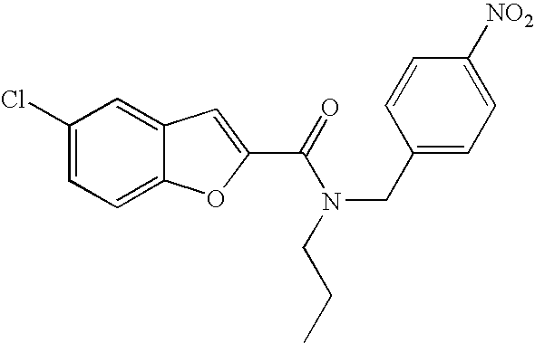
C1(Cl)=CC=C2C(=C1)C=C(C(=O)N(CC1=CC=C([NO2])C=C1)CCC)O2
